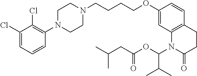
C1(Cl)=CC=CC(N2CCN(CCCCOC3=CC4=C(C=C3)CCC(=O)N4C(OC(=O)CC(C)C)C(C)C)CC2)=C1Cl
